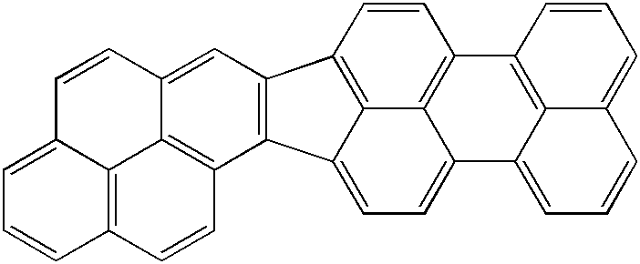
C1=CC2=C3C(=CC=C4C3=C1C1=C3C4=CC=CC3=CC=C1)C1=C2C=C2C3=C1C=CC1=C3C(=CC=C1)C=C2
